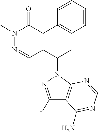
C1=CC=CC(C2=C(C(N3N=C(I)C4=C3N=CN=C4N)C)C=NN(C)C2=O)=C1
